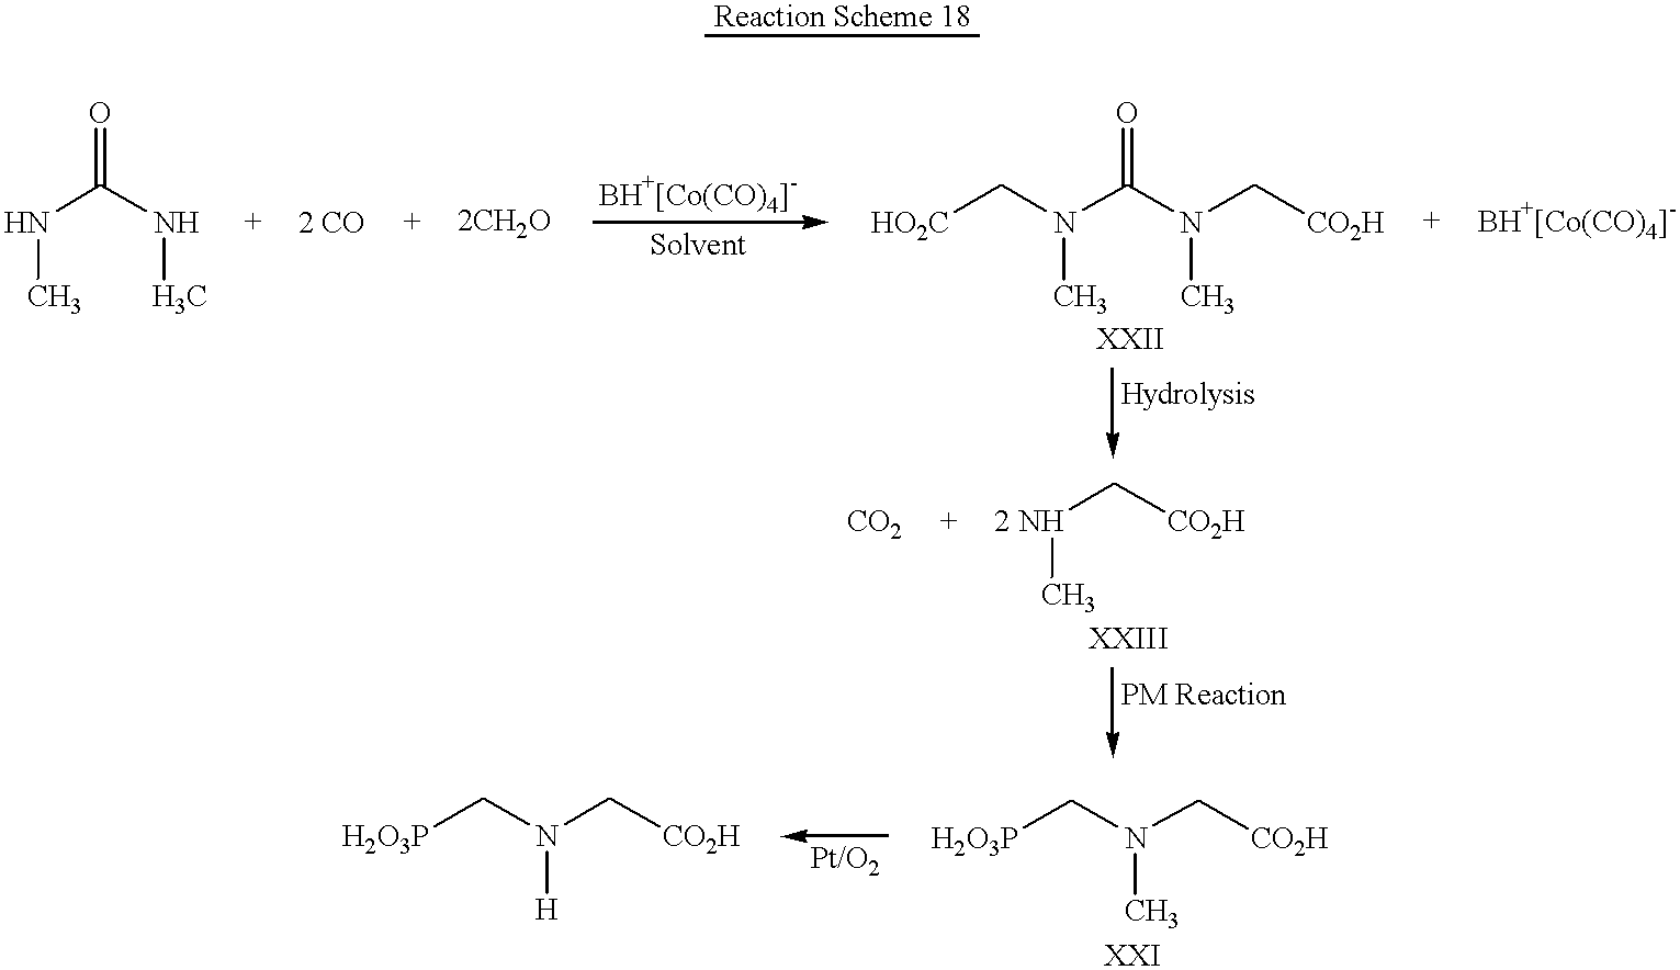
[Reaction Scheme 18].N(C(NC)=O)C.[HO2C]CN(C(N(C[CO2H])C)=O)C.[ 2 NH](C[CO2H])C.[H2O3P]CN(C[CO2H])C.[H2O3P]CN(C[CO2H])[H]
